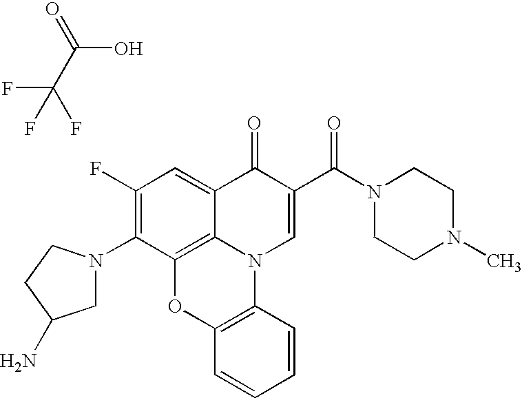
C1(F)=C(N2CC(N)CC2)C2=C3C(=C1)C(=O)C(C(N1CCN(C)CC1)=O)=CN3C1=C(O2)C=CC=C1.C(O)(=O)C(F)(F)F
